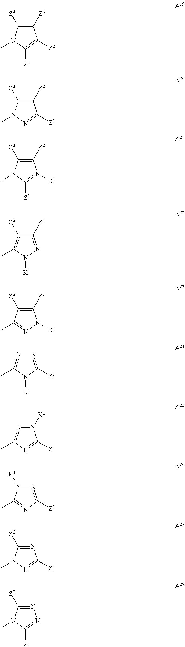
C1([Z3])=C([Z4])N(C)C([Z1])=C1[Z2].C1([Z2])=C([Z3])N(C)N=C1[Z1].C1([Z2])=C([Z3])N(C)C([Z1])=N1[K1].C1([Z1])=NN([K1])C(C)=C1[Z2].C1([Z1])=C([Z2])C(C)=NN1[K1].N1=C([Z1])N([K1])C(C)=N1.N1([K1])N=C(C)N=C1[Z1].N1([K1])N=C([Z1])N=C1C.C1([Z2])=NC([Z1])=NN1C.C1([Z2])=NN=C([Z1])N1C
